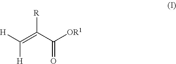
[H]C(=C(C([OR1])=O)[R])[H]
